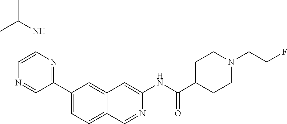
C1(C2=NC(NC(C)C)=CN=C2)=CC=C2C(=C1)C=C(NC(=O)C1CCN(CCF)CC1)N=C2
